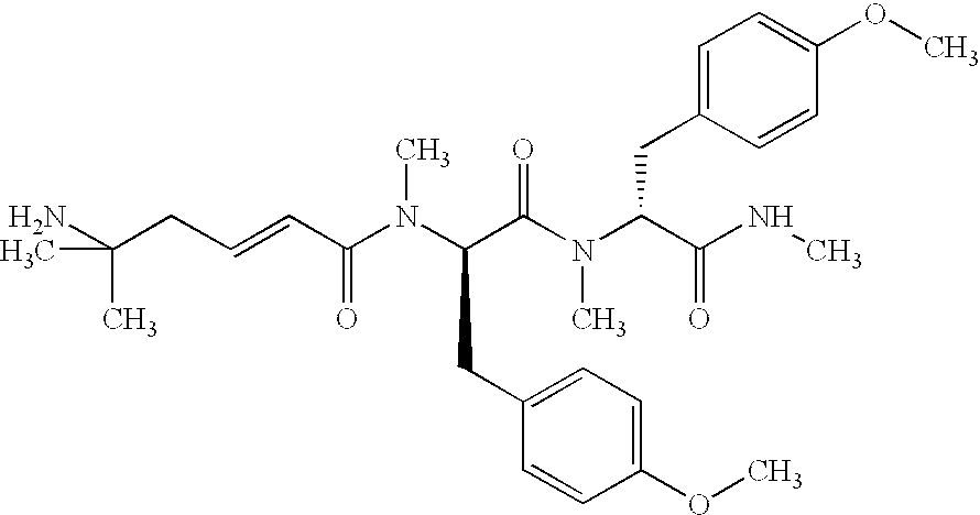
NC(CC=CC(N(C(C(N(C(C(NC)=O)CC1=CC=C(OC)C=C1)C)=O)CC1=CC=C(OC)C=C1)C)=O)(C)C
